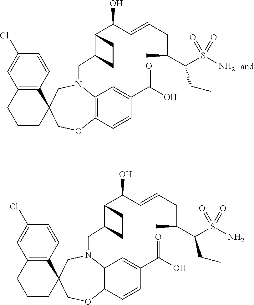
C1(Cl)=CC2=C(C=C1)C1(CCC2)COC2=C(N(CC3C(C(C=CCC(C(S(N)(=O)=O)CC)C)O)CC3)C1)C=C(C(O)=O)C=C2.C1(Cl)=CC2=C(C=C1)C1(CCC2)COC2=C(N(CC3C(C(C=CCC(C(S(N)(=O)=O)CC)C)O)CC3)C1)C=C(C(O)=O)C=C2
